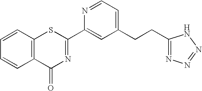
C1(C2=CC(CCC3=NN=NN3)=CC=N2)=NC(=O)C2=C(S1)C=CC=C2
